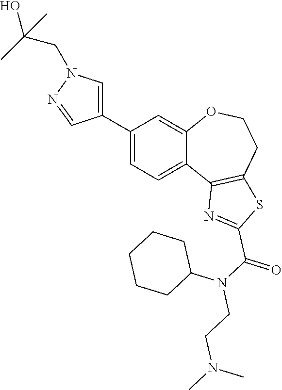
C1=C(C2=CN(CC(O)(C)C)N=C2)C=C2C(=C1)C1=C(CCO2)SC(C(N(C2CCCCC2)CCN(C)C)=O)=N1
